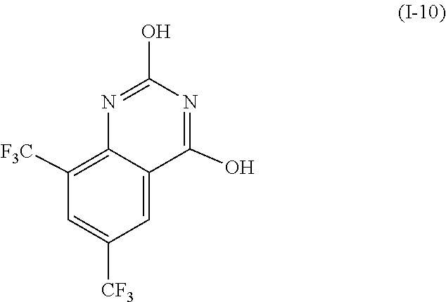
C12=CC([CF3])=CC([F3C])=C1N=C(O)N=C2O
